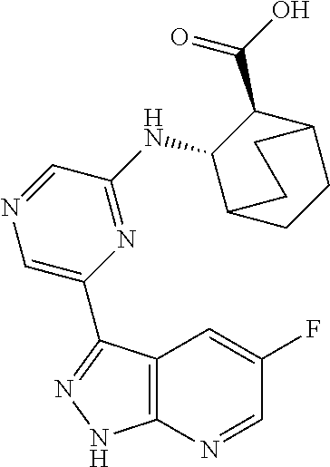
C12=C(C(C3=CN=CC(NC4C5CCC(C4C(O)=O)CC5)=N3)=NN1)C=C(F)C=N2
